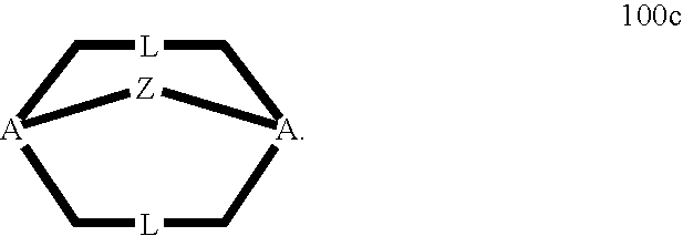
[L]1C[A]2C[L]C[A](C1)[Z]2
